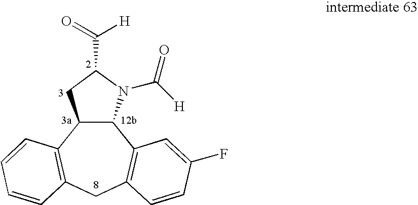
C12C(C3=C(CC4=C1C=C(F)C=C4)C=CC=C3)CC(C([H])=O)N2C([H])=O
